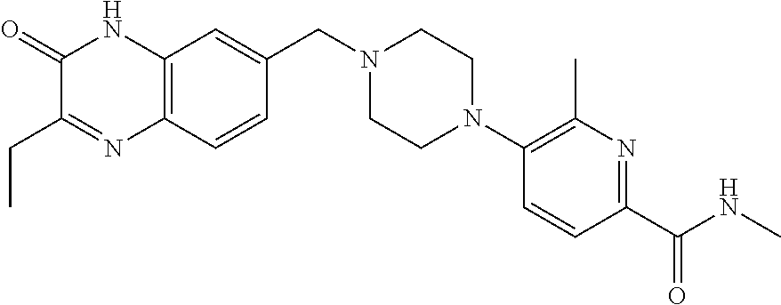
C1(=O)C(CC)=NC2=C(N1)C=C(CN1CCN(C3=C(C)N=C(C(=O)NC)C=C3)CC1)C=C2
